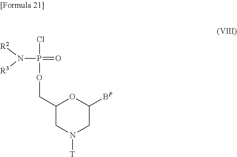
O(CC1CN([T])CC([BP])O1)P(Cl)(=O)N([R3])[R2]
